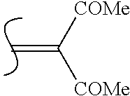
C=C([COMe])[COMe]
